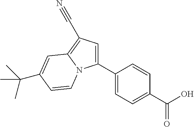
C1(C2=CC=C(C(O)=O)C=C2)=CC(C#N)=C2N1C=CC(C(C)(C)C)=C2
